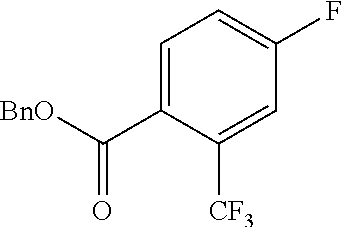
C1=C(C([BnO])=O)C([CF3])=CC(F)=C1
